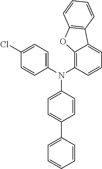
C1=C2C(=C(N(C3=CC=C(C4=CC=CC=C4)C=C3)C3=CC=C(Cl)C=C3)C=C1)OC1=C2C=CC=C1
